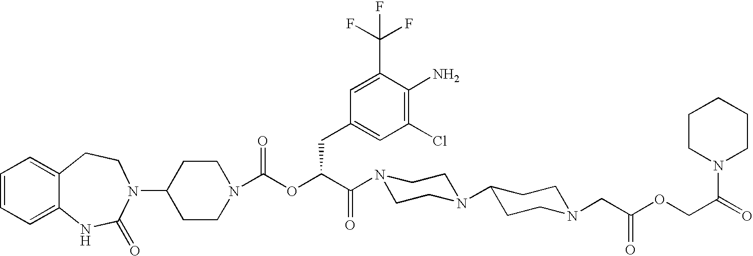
C1=CC=C2C(=C1)CCN(C1CCN(C(OC(C(N3CCN(C4CCN(CC(OCC(=O)N5CCCCC5)=O)CC4)CC3)=O)CC3=CC(Cl)=C(N)C(C(F)(F)F)=C3)=O)CC1)C(=O)N2
